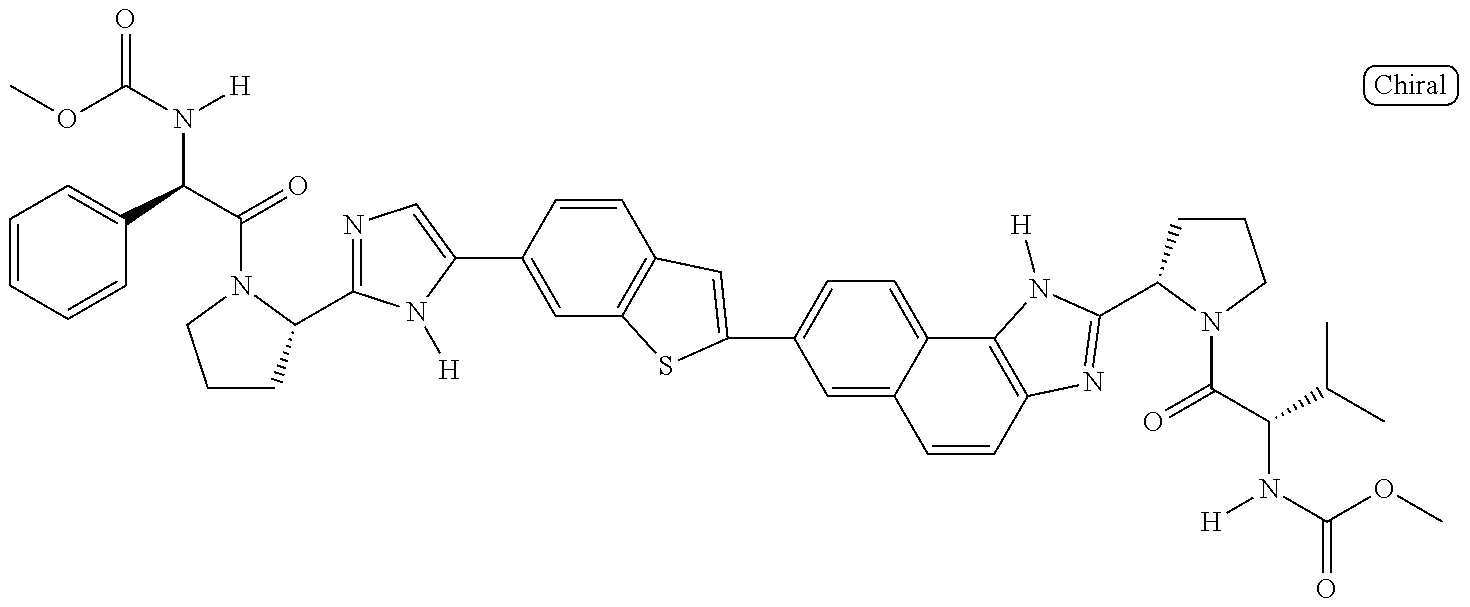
C1CC(C2=NC=C(C3=CC4=C(C=C3)C=C(C3=CC=C5C(=C3)C=CC3=C5N([H])C(C5CCCN5C(=O)C(N([H])C(=O)OC)C(C)C)=N3)S4)N2[H])N(C(=O)C(N([H])C(=O)OC)C2=CC=CC=C2)C1
